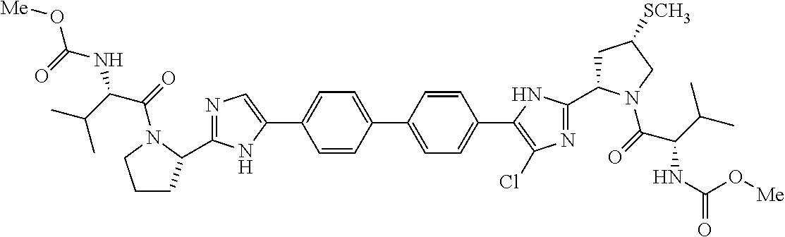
C1(C2=CC=C(C3=C(Cl)N=C(C4CC([SCH3])CN4C(C(C(C)C)NC(=O)O[Me])=O)N3)C=C2)=CC=C(C2=CN=C(C3CCCN3C(C(NC(=O)O[Me])C(C)C)=O)N2)C=C1
